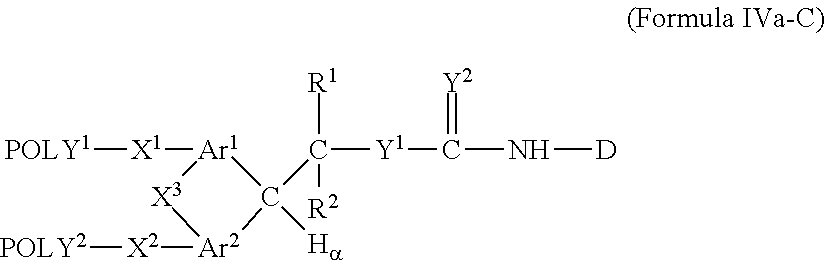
[POLY1][X1][Ar1]1C([Ha])(C([Y1]C(N[D])=[Y2])([R1])[R2])[Ar2]([X2][POLY2])[X3]1
